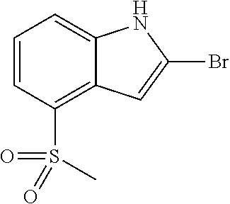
C1=CC(S(C)(=O)=O)=C2C(=C1)NC(Br)=C2
